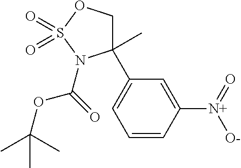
C1(C2=CC=CC([N+](=O)[O-])=C2)(C)COS(=O)(=O)N1C(=O)OC(C)(C)C
